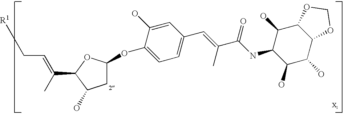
C1C(OC2=CC=C(C=C(C(NC3C(O)C(O)C4C(C3O)OCO4)=O)C)C=C2O)OC(C(C)=CC[R1])C1O
